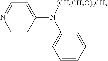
C1=CC(N([(CH2CH2O)2CH3])C2=CC=CC=C2)=CC=N1
